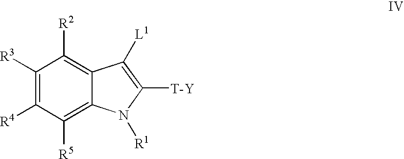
C1([R3])=C([R4])C([R5])=C2C(=C1[R2])C([L1])=C([T-Y])N2[R1]
